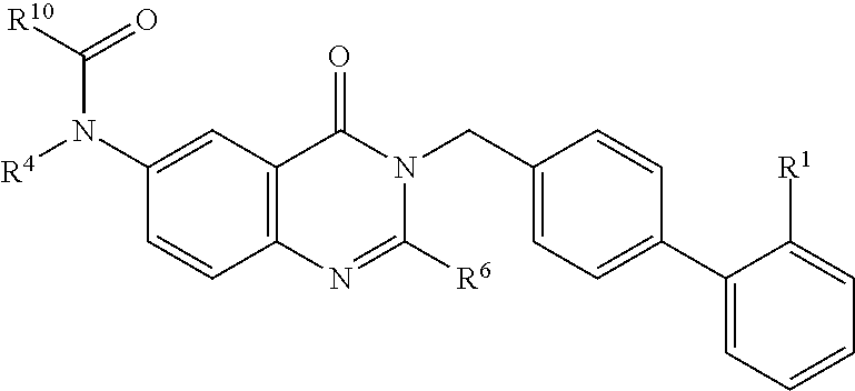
C1(N([R4])C([R10])=O)=CC2=C(C=C1)N=C([R6])N(CC1=CC=C(C3=CC=CC=C3[R1])C=C1)C2=O
